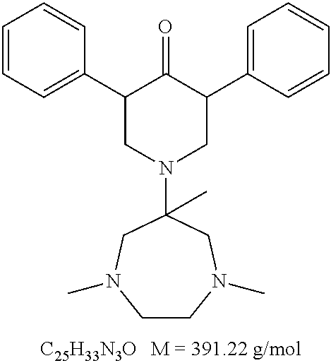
[C25H33N3O].C1=CC=C(C2CN(C3(C)CN(C)CCN(C)C3)CC(C3=CC=CC=C3)C2=O)C=C1
